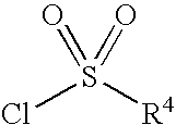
ClS([R4])(=O)=O
